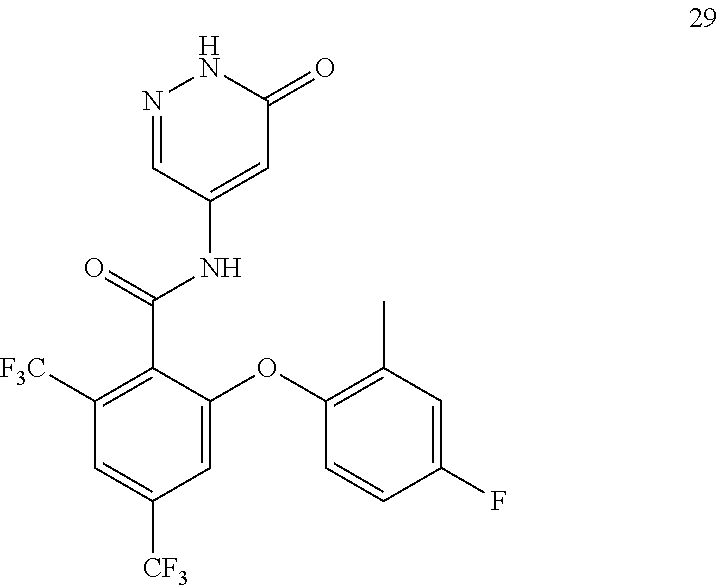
C1=C([CF3])C=C(OC2=C(C)C=C(F)C=C2)C(C(=O)NC2=CC(=O)NN=C2)=C1[F3C]
